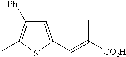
C1=C(C=C([CO2H])C)SC(C)=C1[Ph]
